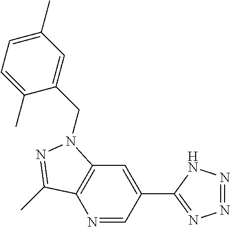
N1=CC(C2=NN=NN2)=CC2=C1C(C)=NN2CC1=CC(C)=CC=C1C
